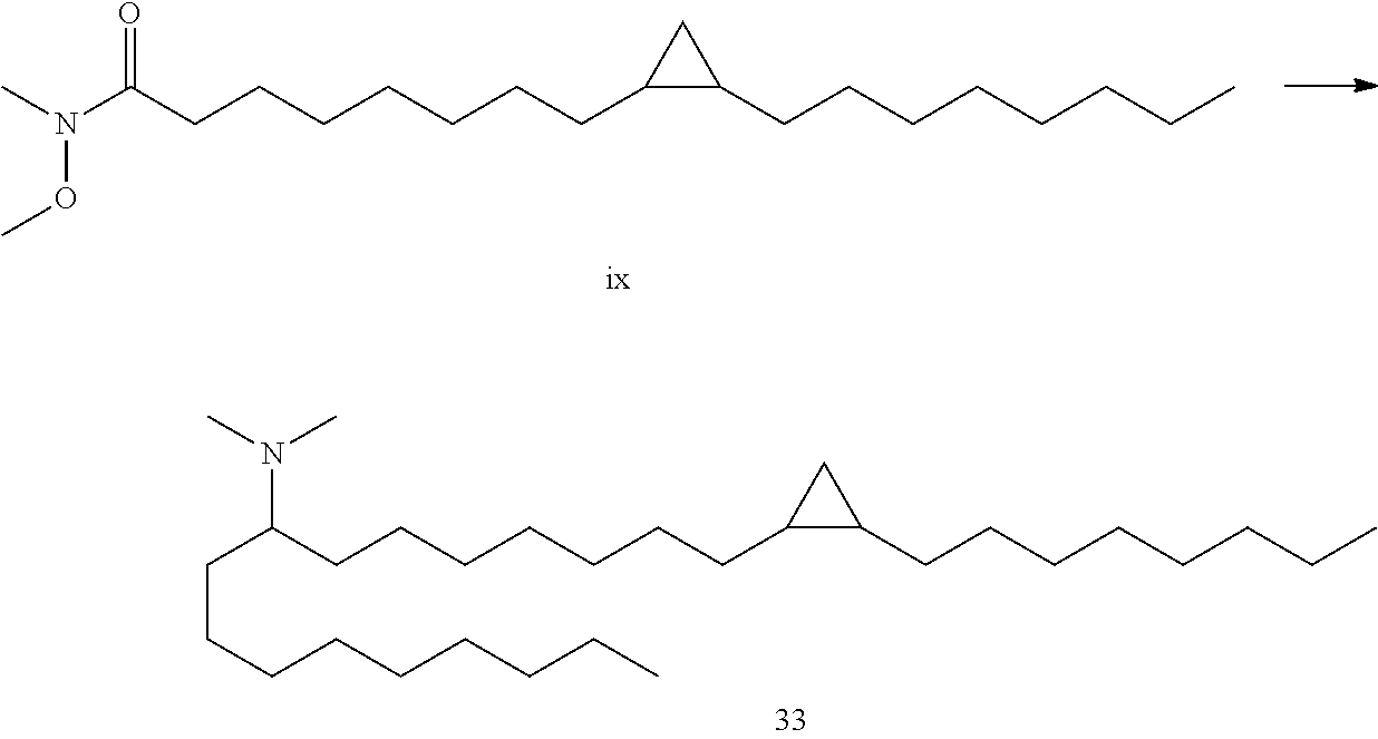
CN(C(CCCCCCCC1C(CCCCCCCC)C1)=O)OC.C(C(CCCCCCCC1C(CCCCCCCC)C1)N(C)C)CCCCCCCC
